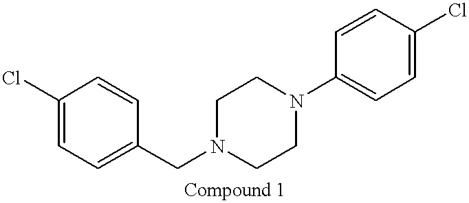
C1=C(Cl)C=CC(CN2CCN(C3=CC=C(Cl)C=C3)CC2)=C1
